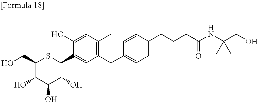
C1(CO)C(O)C(O)C(O)C(C2=CC(CC3=C(C)C=C(CCCC(NC(CO)(C)C)=O)C=C3)=C(C)C=C2O)S1
